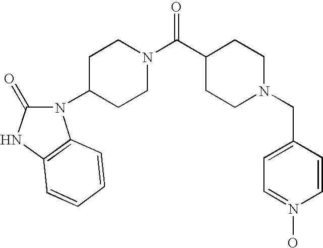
C1=N(O)C=CC(CN2CCC(C(N3CCC(N4C(=O)NC5=C4C=CC=C5)CC3)=O)CC2)=C1
